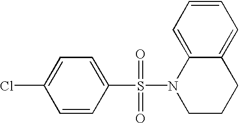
C1=CC(S(=O)(=O)N2CCCC3=CC=CC=C23)=CC=C1Cl
